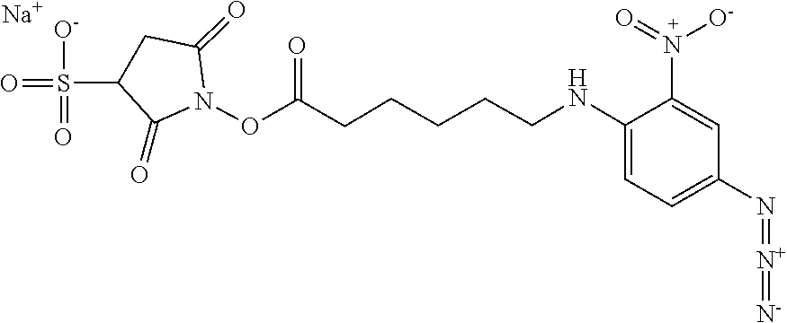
C1(S(=O)(=O)[O-])C(=O)N(OC(CCCCCNC2=CC=C(N=[N+]=[N-])C=C2N(=O)[O-])=O)C(=O)C1.[Na]
